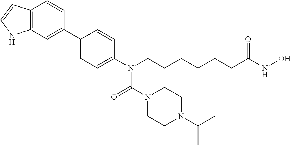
C12=C(C=C(C3=CC=C(N(CCCCCCC(NO)=O)C(N4CCN(C(C)C)CC4)=O)C=C3)C=C1)NC=C2
